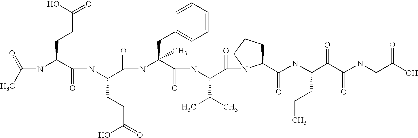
C(=O)(NC(C(NC(C(NC(C(NC(C(=O)N1C(C(=O)NC(C(C(NCC(O)=O)=O)=O)CCC)CCC1)C(C)C)=O)(CC1=CC=CC=C1)C)=O)CCC(O)=O)=O)CCC(=O)O)C
